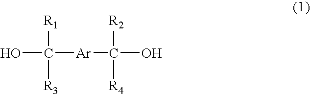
OC([R1])([R3])[Ar]C([R4])([R2])O
